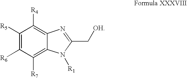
C1([R5])=C([R6])C([R7])=C2C(=C1[R4])N=C(C[OH])N2[R1]
